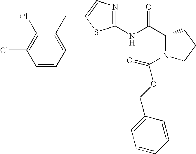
C1(NC(C2N(C(OCC3=CC=CC=C3)=O)CCC2)=O)=NC=C(CC2=CC=CC(Cl)=C2Cl)S1
